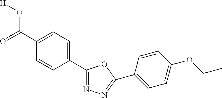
[H]OC(C1=CC=C(C2=NN=C(C3=CC=C(OCC)C=C3)O2)C=C1)=O
